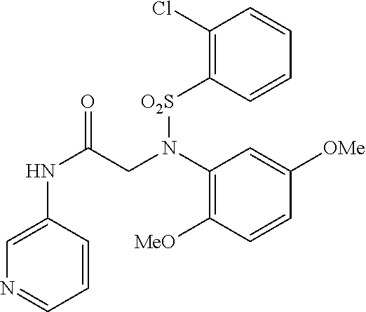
C1=CC(NC(=O)CN(C2=C([MeO])C=CC([OMe])=C2)[O2S]C2=C(Cl)C=CC=C2)=CN=C1
